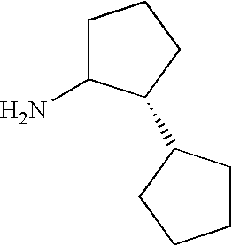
C1C(N)C(C2CCCC2)CC1
